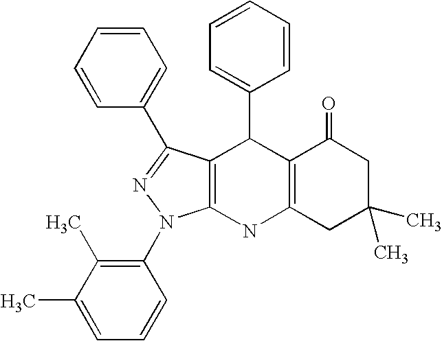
C12=C(NC3=C(C1C1=CC=CC=C1)C(C1=CC=CC=C1)=NN3C1=C(C)C(C)=CC=C1)CC(C)(C)CC2=O
